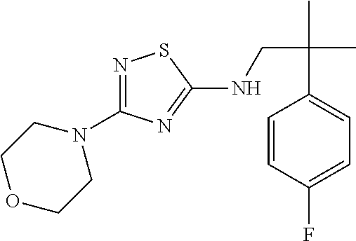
N1=C(N2CCOCC2)N=C(NCC(C)(C)C2=CC=C(F)C=C2)S1
